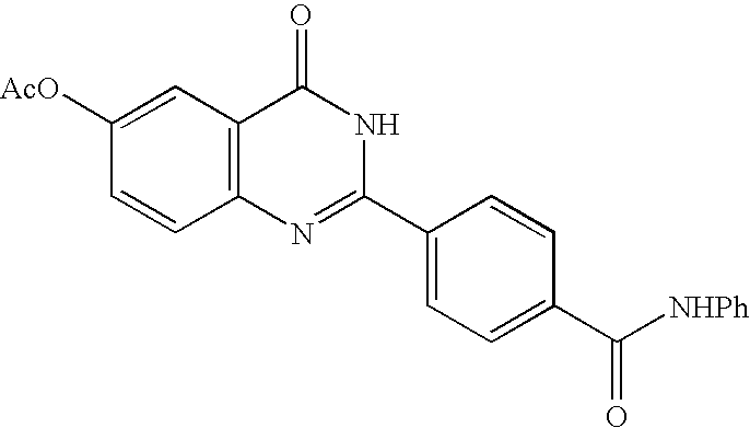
C1([AcO])=CC2=C(C=C1)N=C(C1=CC=C(C([NHPh])=O)C=C1)NC2=O
